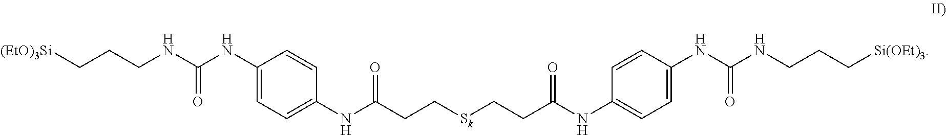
[(EtO)3Si]CCCNC(NC1=CC=C(NC(CC[Sk]CCC(NC2=CC=C(NC(NCCC[Si(OEt)3])=O)C=C2)=O)=O)C=C1)=O
